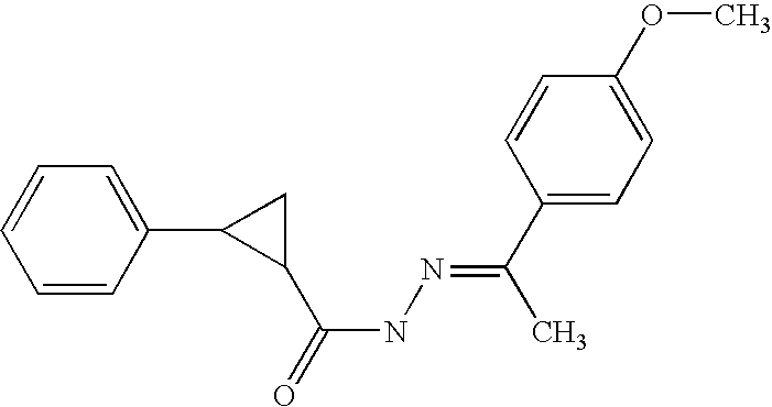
C1=CC(C2C(C(=O)NN=C(C3=CC=C(OC)C=C3)C)C2)=CC=C1
